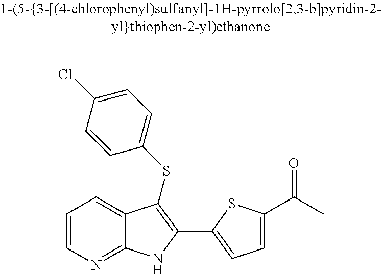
C1=CN=C2C(=C1)C(SC1=CC=C(Cl)C=C1)=C(C1=CC=C(C(C)=O)S1)N2
